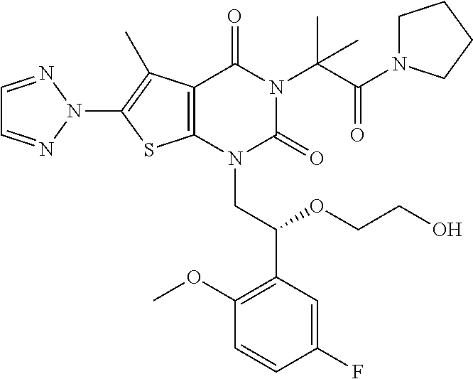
C12=C(N(CC(C3=C(OC)C=CC(F)=C3)OCCO)C(=O)N(C(C(N3CCCC3)=O)(C)C)C1=O)SC(N1N=CC=N1)=C2C
